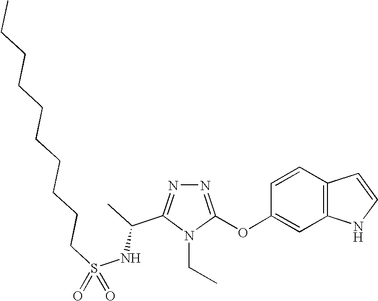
N1=C(OC2=CC3=C(C=C2)C=CN3)N(CC)C(C(C)NS(=O)(CCCCCCCCCC)=O)=N1
